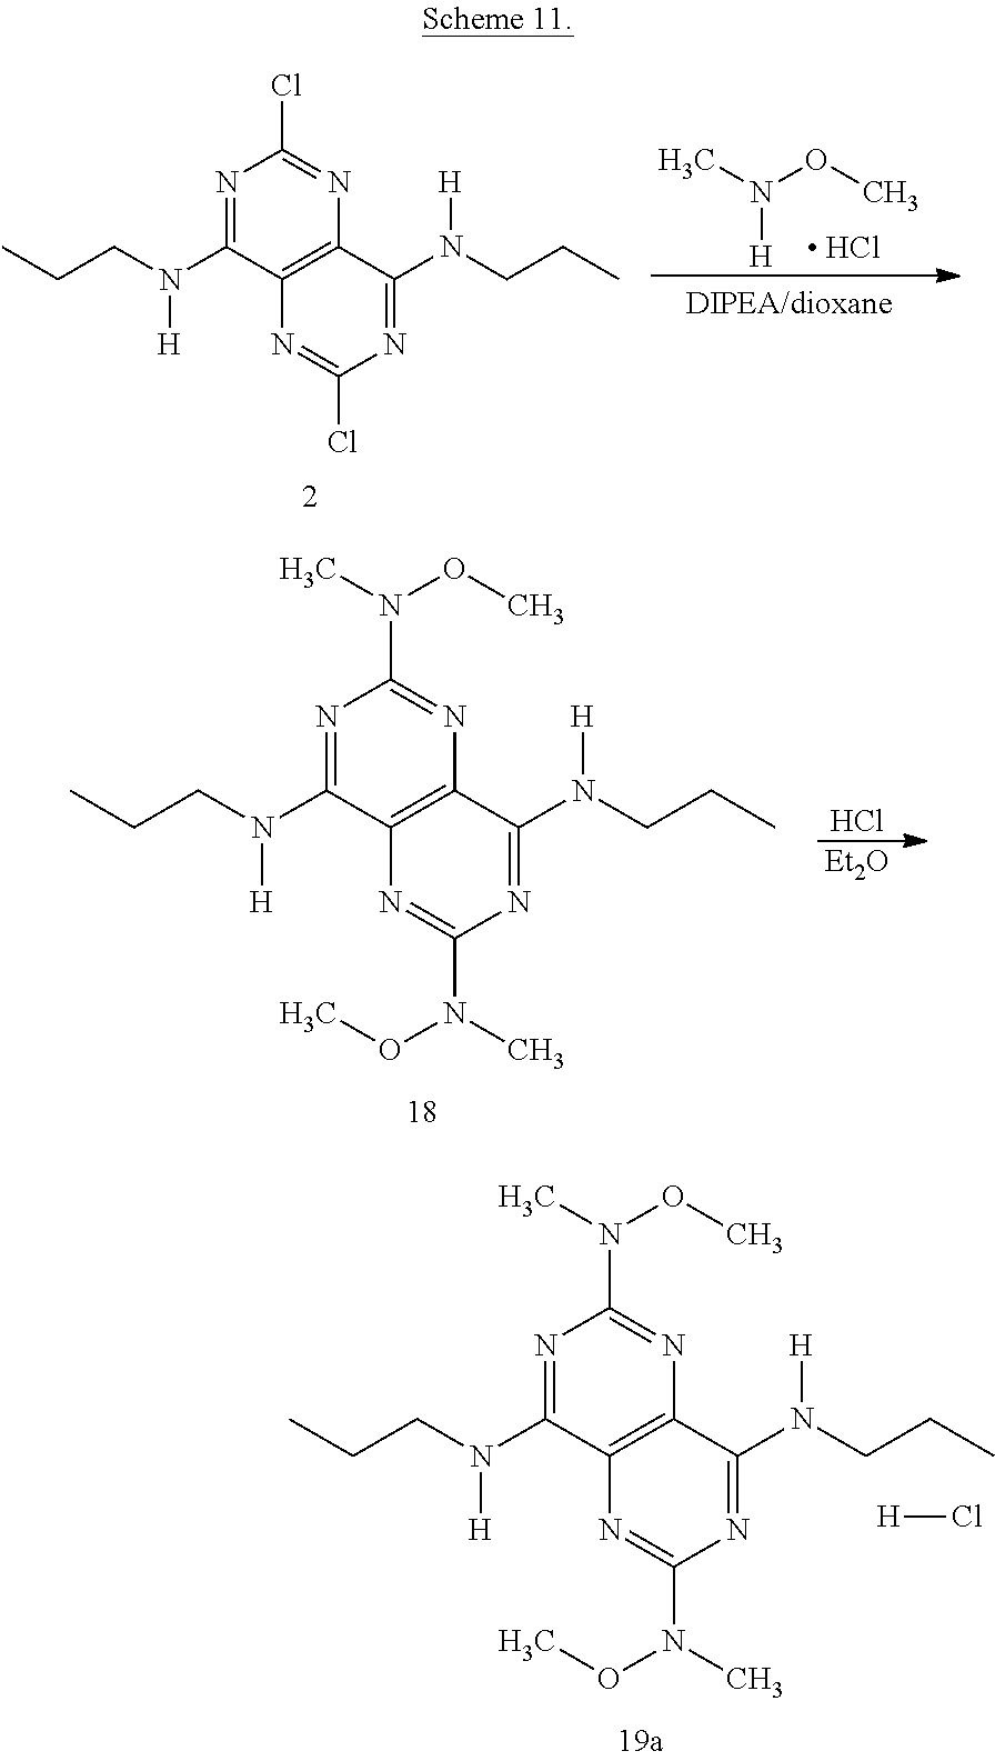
N(OC)([H])C.[ HCl].N1=C(N([H])CCC)C2=C(N=C1Cl)C(N([H])CCC)=NC(Cl)=N2.N1=C(N([H])CCC)C2=C(N=C1N(OC)C)C(N([H])CCC)=NC(N(C)OC)=N2.[H]Cl.Cl.[Et2O].N1=C(N([H])CCC)C2=C(N=C1N(OC)C)C(N([H])CCC)=NC(N(C)OC)=N2
